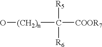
[R5]C([R6])([COOR7])[(CH2)n]O
